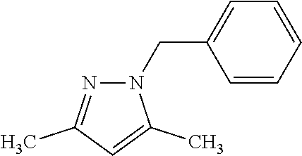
N1=C(C)C=C(C)N1CC1=CC=CC=C1
